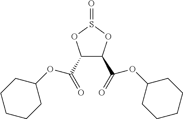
C1(C(=O)OC2CCCCC2)C(C(=O)OC2CCCCC2)OS(=O)O1
